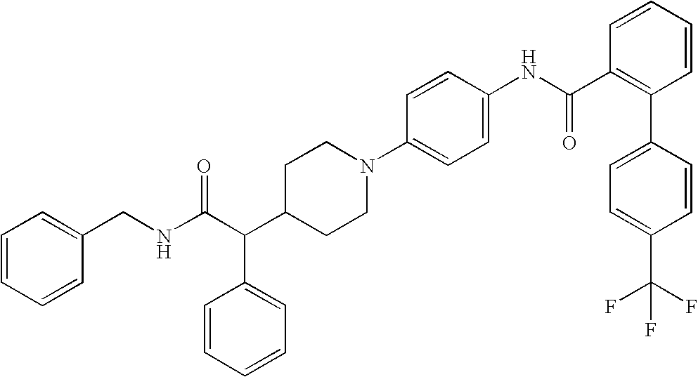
C1(CNC(C(C2CCN(C3=CC=C(NC(C4=C(C5=CC=C(C(F)(F)F)C=C5)C=CC=C4)=O)C=C3)CC2)C2=CC=CC=C2)=O)=CC=CC=C1
